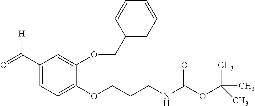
C1(C(=O)[H])=CC=C(OCCCNC(OC(C)(C)C)=O)C(OCC2=CC=CC=C2)=C1
